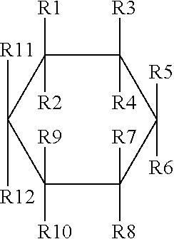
C1([R9])([R10])C([R7])([R8])C([R5])([R6])C([R3])([R4])C([R1])([R2])C1([R11])[R12]
